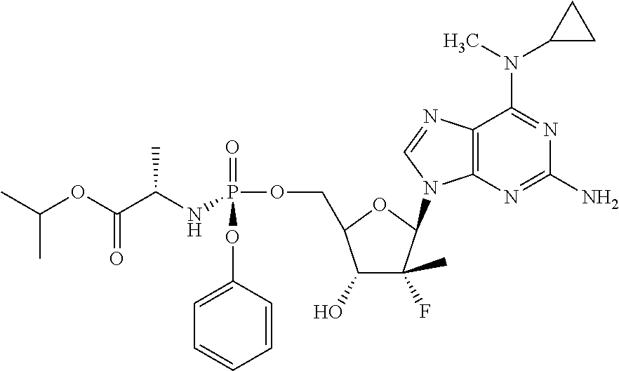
C12=C(N=C(N)N=C1N(C)C1CC1)N(C1C(F)(C)C(O)C(COP(=O)(OC3=CC=CC=C3)NC(C)C(=O)OC(C)C)O1)C=N2
